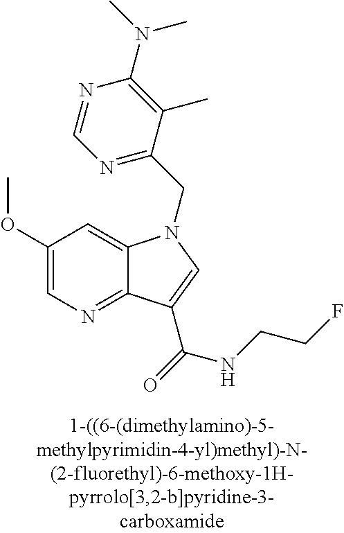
C1(OC)=CN=C2C(=C1)N(CC1=NC=NC(N(C)C)=C1C)C=C2C(NCCF)=O
